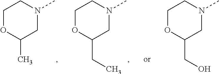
C1OC(C)CN(C)C1.C1OC(CC)CN(C)C1.C1OC(CO)CN(C)C1
